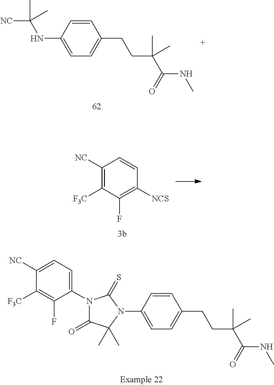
C1=C(NC([NC])(C)C)C=CC(CCC(C(NC)=O)(C)C)=C1.C1([NC])=C([F3C])C(F)=C([NCS])C=C1.C1=C(N2C(C)(C)C(=O)N(C3=CC=C([NC])C([F3C])=C3F)C2=S)C=CC(CCC(C(NC)=O)(C)C)=C1
